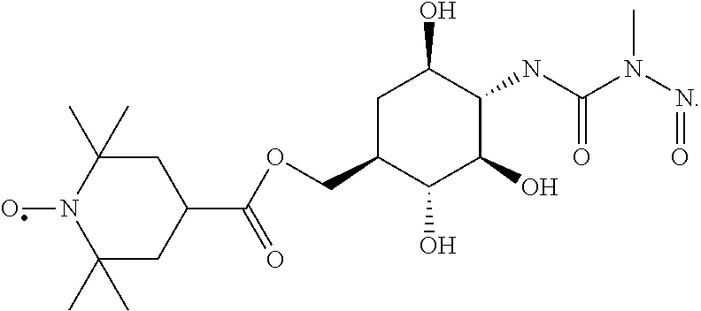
C1(C(OCC2C(O)C(O)C(NC(N(N=O)C)=O)C(O)C2)=O)CC(C)(C)N(O)C(C)(C)C1
